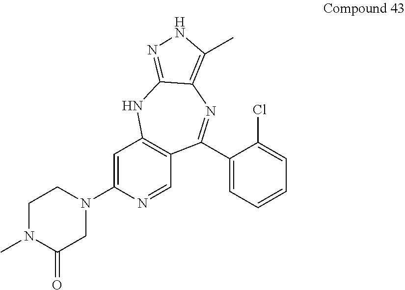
C1=C(N2CCN(C)C(=O)C2)N=CC2=C1NC1=NNC(C)=C1N=C2C1=CC=CC=C1Cl
